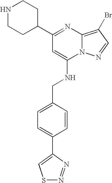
C1(C2=NC3=C(Br)C=NN3C(NCC3=CC=C(C4=CSN=N4)C=C3)=C2)CCNCC1
